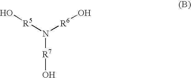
O[R7]N([R6]O)[R5]O
